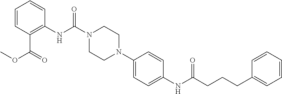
C1=CC(C(=O)OC)=C(NC(N2CCN(C3=CC=C(NC(CCCC4=CC=CC=C4)=O)C=C3)CC2)=O)C=C1
